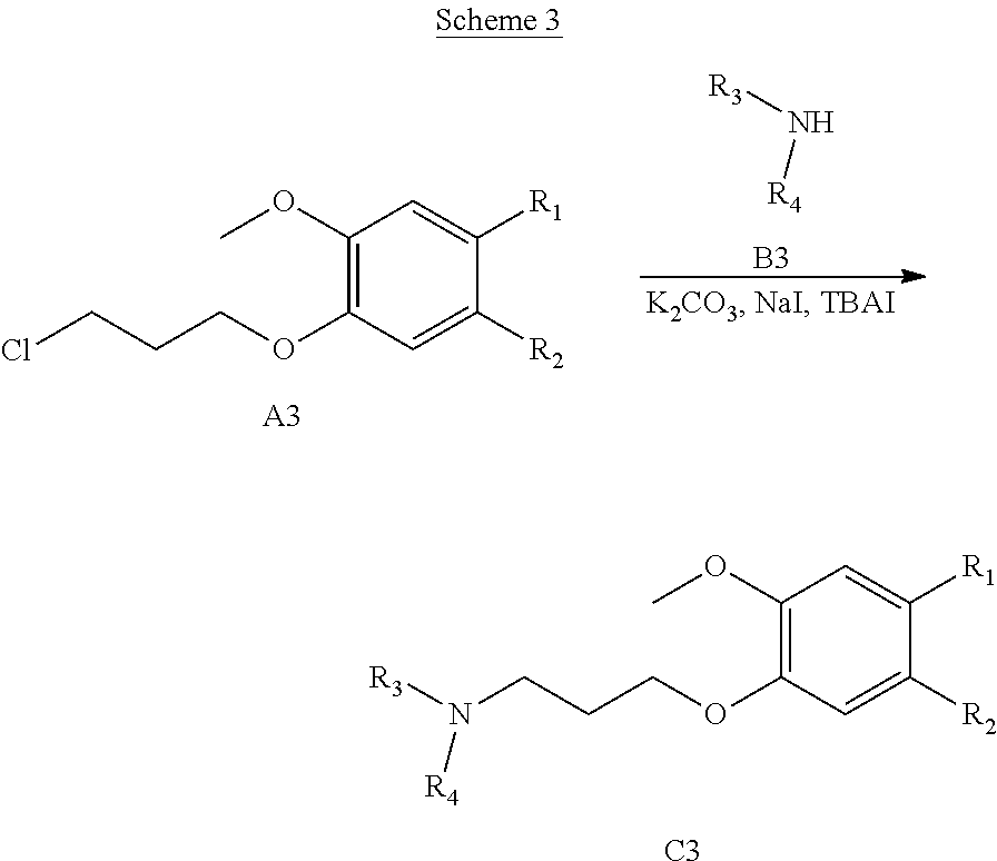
C1(OC)=C(OCCCCl)C=C([R2])C([R1])=C1.[A3].[R3]N[R4].[B3].C1(OC)=C(OCCCN([R3])[R4])C=C([R2])C([R1])=C1.[C3]
